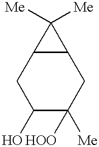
C1([Me])([Me])C2C1CC([Me])([HOO])C(O)C2
